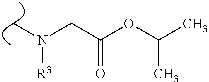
C(C(OC(C)C)=O)N(C)[R3]
